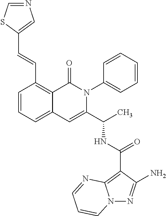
N12N=C(N)C(C(NC(C3=CC4=CC=CC(C=CC5=CN=CS5)=C4C(=O)N3C3=CC=CC=C3)C)=O)=C1N=CC=C2
